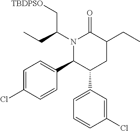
N1(C(CC)C[TBDPSO])C(C2=CC=C(Cl)C=C2)C(C2=CC=CC(Cl)=C2)CC(CC)C1=O
